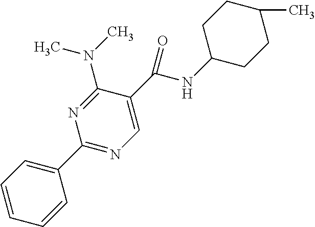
C1=CC=C(C2=NC=C(C(NC3CCC(C)CC3)=O)C(N(C)C)=N2)C=C1
